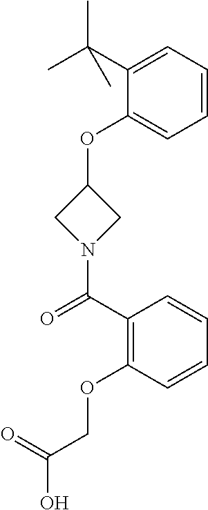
C1N(C(C2=C(OCC(O)=O)C=CC=C2)=O)CC1OC1=CC=CC=C1C(C)(C)C
